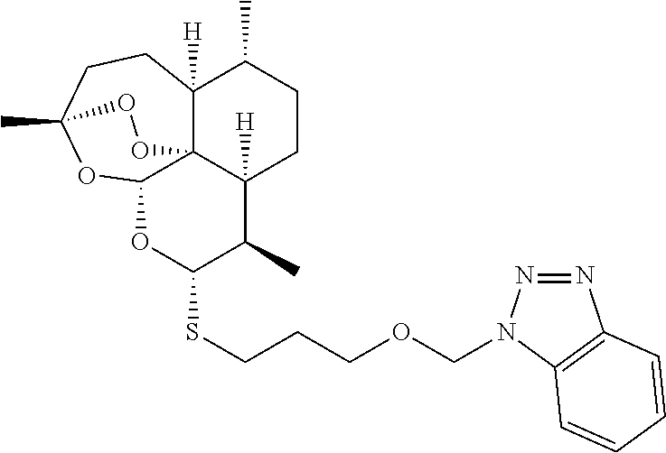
C12([H])C34C([H])(CCC1C)C(C)C(SCCCOCN1N=NC5=C1C=CC=C5)OC3OC(C)(CC2)OO4
